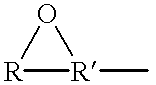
[R]1(C)[R]O1
